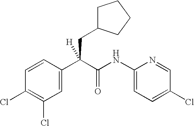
C1=C(C(C(NC2=CC=C(Cl)C=N2)=O)(CC2CCCC2)[H])C=CC(Cl)=C1Cl
